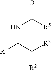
N(C([R1])C([R3])[R2])C([R5])=O
